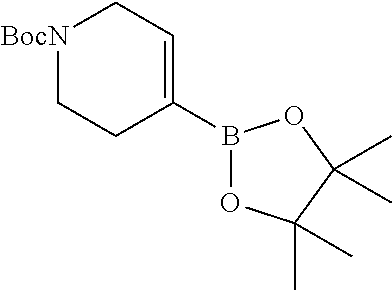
[BocN]1CCC(B2OC(C)(C)C(C)(C)O2)=CC1
